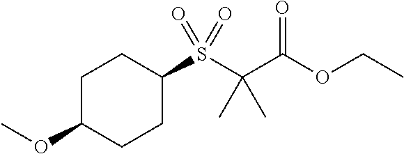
C1(S(C(C(OCC)=O)(C)C)(=O)=O)CCC(OC)CC1
